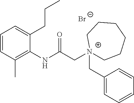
C1=CC(C)=C(NC(C[N+]2(CC3=CC=CC=C3)CCCCCC2)=O)C(CCC)=C1.[Br-]
